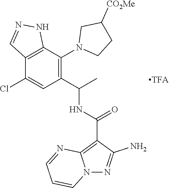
N12N=C(N)C(C(NC(C3=C(N4CCC([CO2Me])C4)C4=C(C(Cl)=C3)C=NN4)C)=O)=C1N=CC=C2
